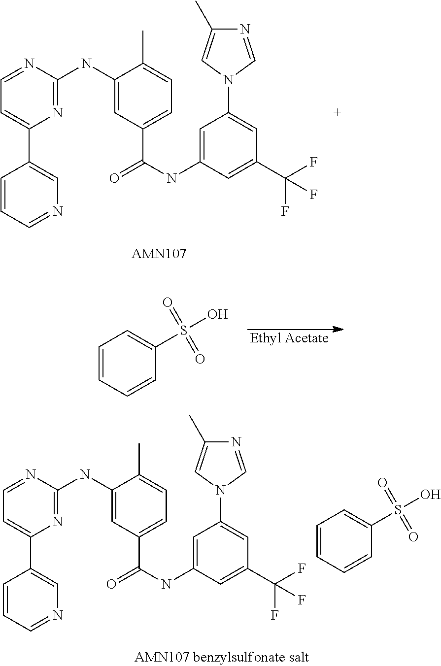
N1=C(NC2=CC(C(=O)NC3=CC(N4C=NC(C)=C4)=CC(C(F)(F)F)=C3)=CC=C2C)N=CC=C1C1=CN=CC=C1.[Ethyl Acetate].C1(S(O)(=O)=O)=CC=CC=C1.N1=C(NC2=CC(C(=O)NC3=CC(N4C=NC(C)=C4)=CC(C(F)(F)F)=C3)=CC=C2C)N=CC=C1C1=CN=CC=C1.C1(S(O)(=O)=O)=CC=CC=C1
